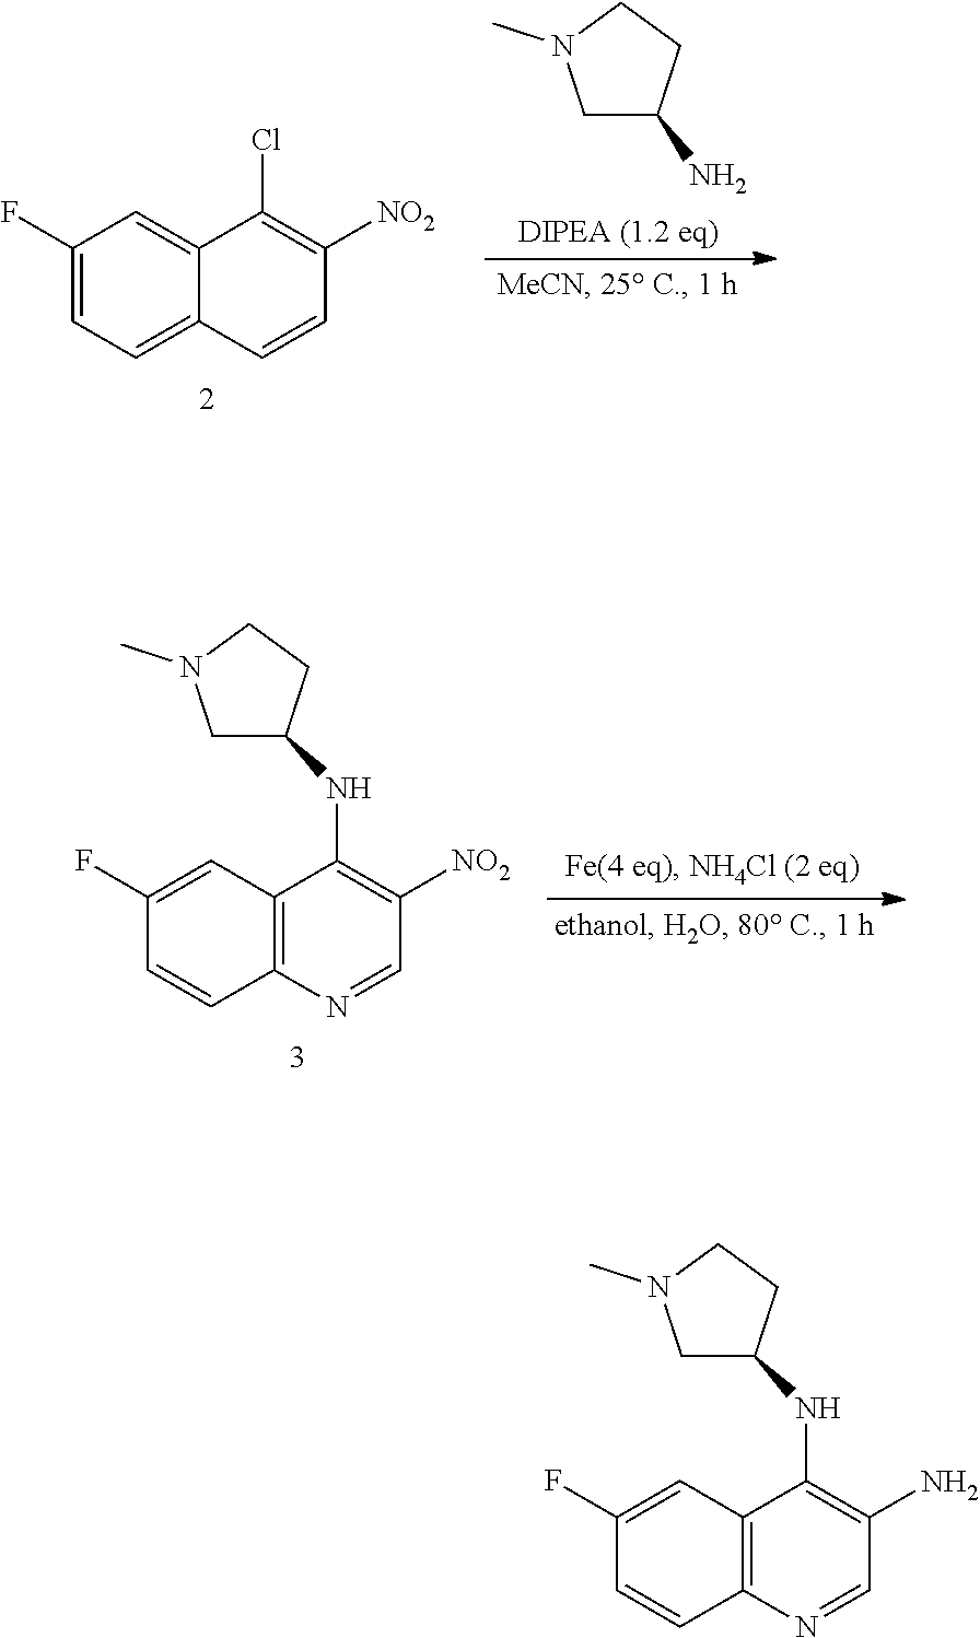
C1C(N)CCN1C.C1(F)=CC=C2C(=C1)C(Cl)=C([NO2])C=C2.C1(F)=CC2=C(C=C1)N=CC([NO2])=C2NC1CN(C)CC1.C1(F)=CC2=C(C=C1)N=CC(N)=C2NC1CN(C)CC1
